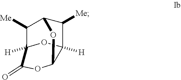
C1([Me])C2C([Me])C3([H])OC1([H])C(=O)OC3O2
